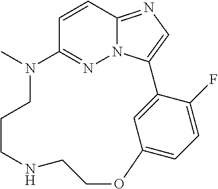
C1=CC2=NN3C1=NC=C3C1=CC(=CC=C1F)OCCNCCCN2C
